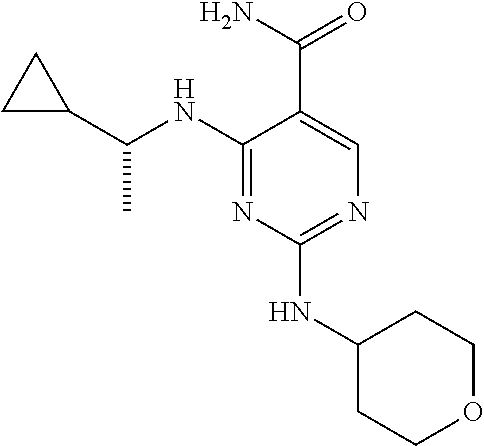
C1(NC(C2CC2)C)=NC(NC2CCOCC2)=NC=C1C(N)=O
